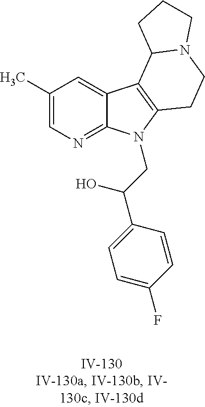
C1(C)=CN=C2C(=C1)C1=C(N2CC(C2=CC=C(F)C=C2)O)CCN2C1CCC2
